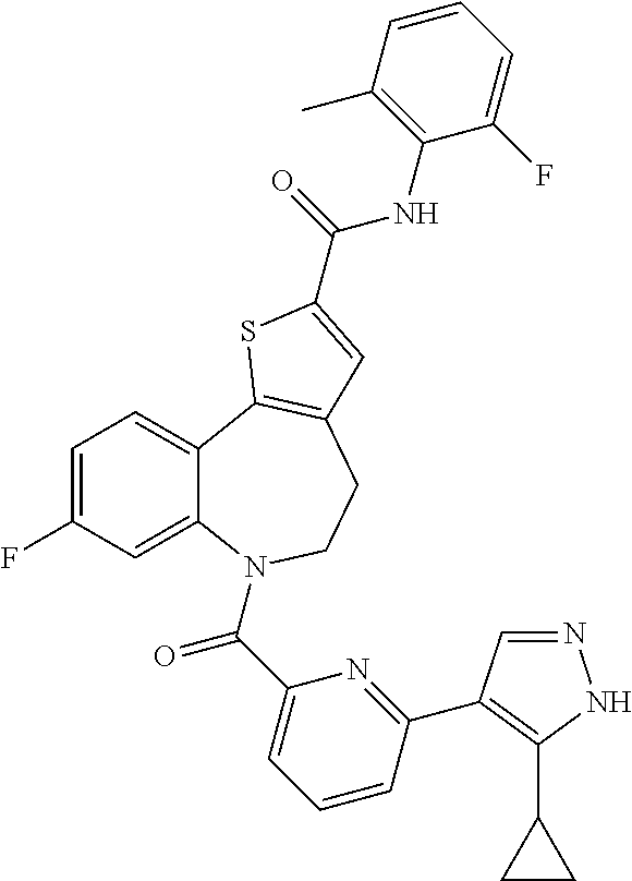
C1=C(F)C=C2C(=C1)C1=C(CCN2C(C2=CC=CC(C3=C(C4CC4)NN=C3)=N2)=O)C=C(C(NC2=C(C)C=CC=C2F)=O)S1
